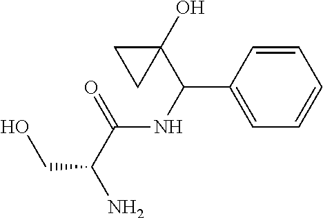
C1=CC=CC=C1C(NC(C(N)CO)=O)C1(O)CC1
